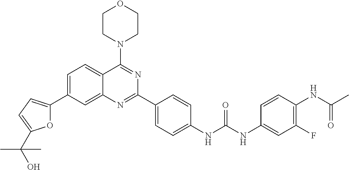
C1=C(C2=CC=C(C(O)(C)C)O2)C=C2C(=C1)C(N1CCOCC1)=NC(C1=CC=C(NC(NC3=CC(F)=C(NC(C)=O)C=C3)=O)C=C1)=N2
